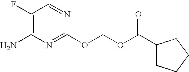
NC1=C(F)C=NC(OCOC(C2CCCC2)=O)=N1
